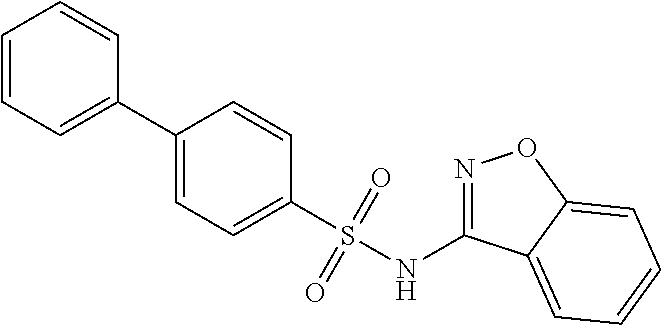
C1(C2=CC=CC=C2)=CC=C(S(NC2=NOC3=CC=CC=C23)(=O)=O)C=C1
